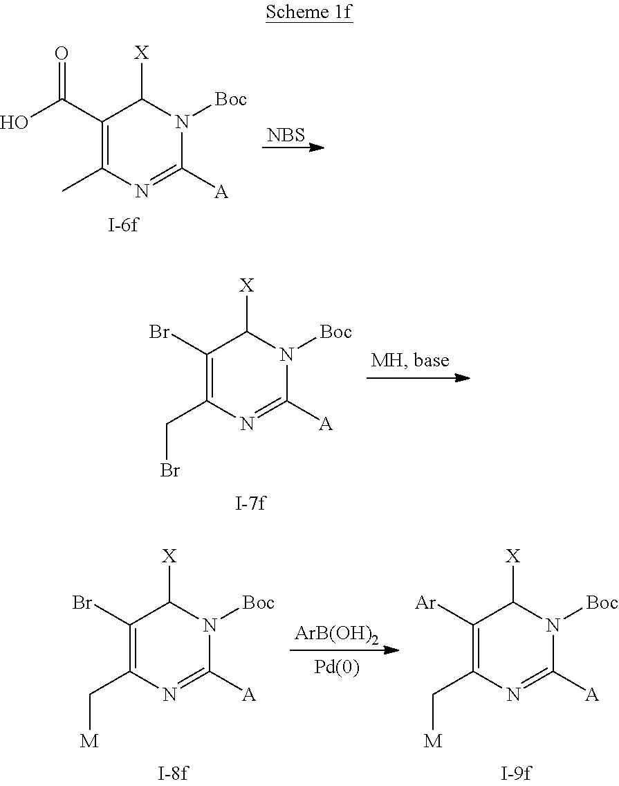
C1(C(O)=O)=C(C)N=C([A])N([Boc])C1[X].[NBS].C1(Br)=C(CBr)N=C([A])N([Boc])C1[X].C1(Br)=C(C[M])N=C([A])N([Boc])C1[X].[ArB(OH)2].C1([Ar])=C(C[M])N=C([A])N([Boc])C1[X]
